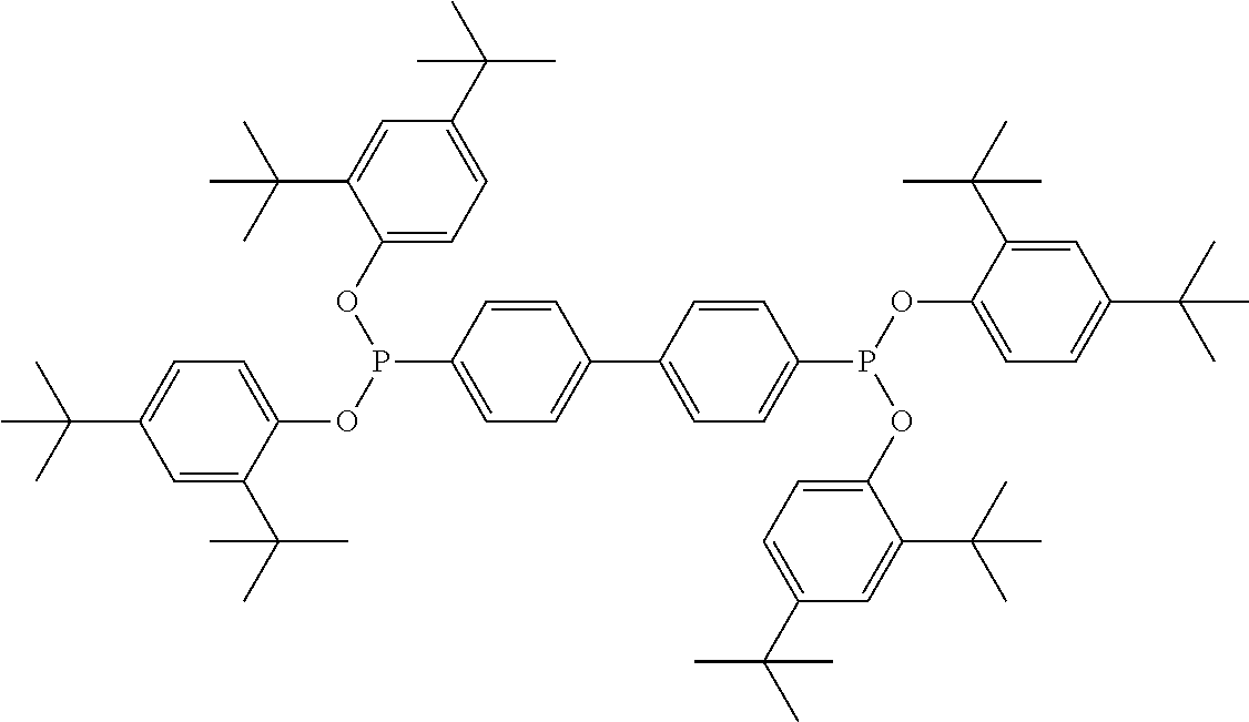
C1=C(C(C)(C)C)C(OP(C2=CC=C(C3=CC=C(P(OC4=CC=C(C(C)(C)C)C=C4C(C)(C)C)OC4=CC=C(C(C)(C)C)C=C4C(C)(C)C)C=C3)C=C2)OC2=CC=C(C(C)(C)C)C=C2C(C)(C)C)=CC=C1C(C)(C)C
